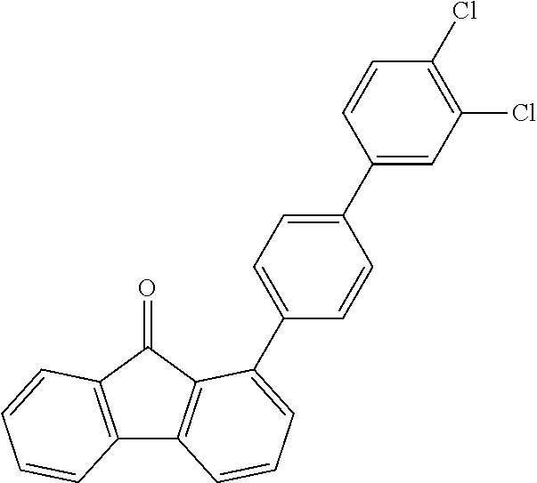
C12=C(C(=O)C3=C1C=CC=C3C1=CC=C(C3=CC(Cl)=C(Cl)C=C3)C=C1)C=CC=C2
